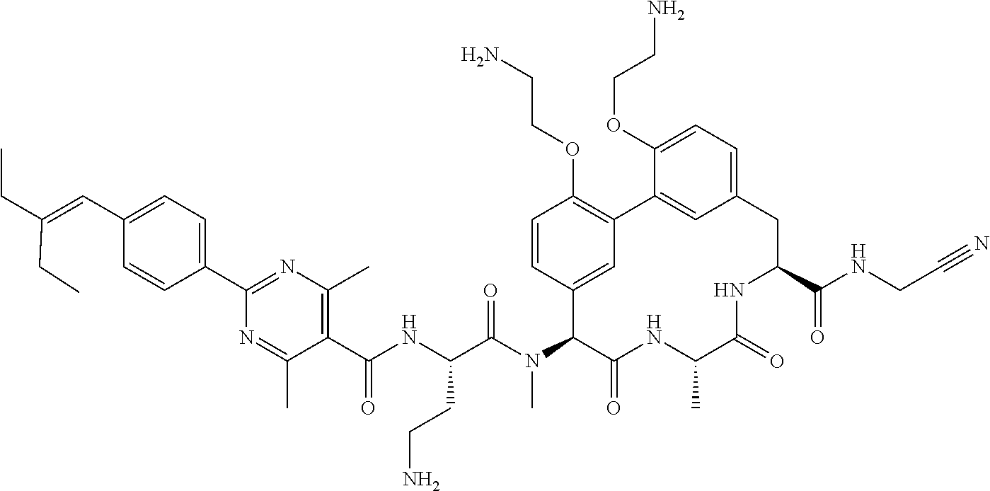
C1(C(NC(C(N(C2C(=O)NC(C)C(=O)NC(C(NCC#N)=O)CC3=CC=C(OCCN)C(=C3)C3=C(OCCN)C=CC2=C3)C)=O)CCN)=O)=C(C)N=C(C2=CC=C(C=C(CC)CC)C=C2)N=C1C
